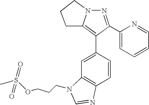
N1=C(C2=CC=CC=N2)C(C2=CC3=C(C=C2)N=CN3CCCOS(C)(=O)=O)=C2N1CCC2
